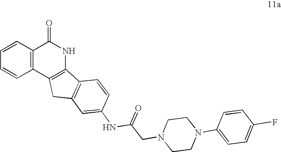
C1=CC2=C(C=C1)C1=C(NC2=O)C2=C(C1)C=C(NC(CN1CCN(C3=CC=C(F)C=C3)CC1)=O)C=C2
